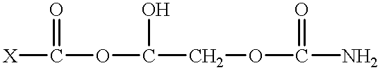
[X]C(OC(COC(N)=O)O)=O
